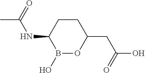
C1CC(NC(C)=O)B(O)OC1CC(O)=O
